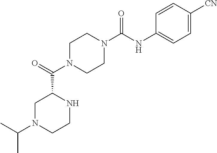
C1N(C(C2CN(C(C)C)CCN2)=O)CCN(C(NC2=CC=C([CN])C=C2)=O)C1
